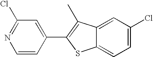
C1(Cl)=NC=CC(C2=C(C)C3=CC(Cl)=CC=C3S2)=C1
